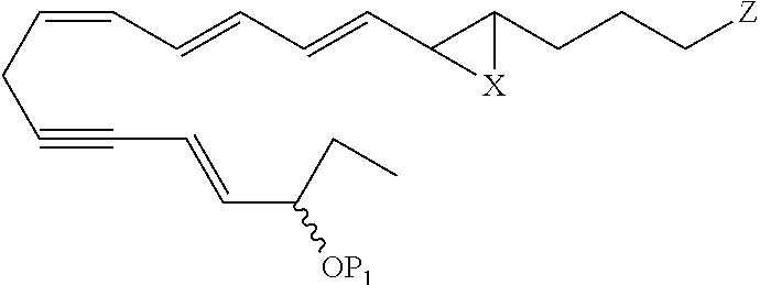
C(=CCC#CC=CC(CC)[OP1])C=CC=CC1C(CCC[Z])[X]1
